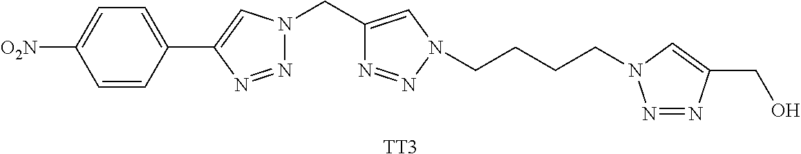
[TT3].C1=CC(C2=CN(CC3=CN(CCCCN4N=NC(CO)=C4)N=N3)N=N2)=CC=C1[O2N]
